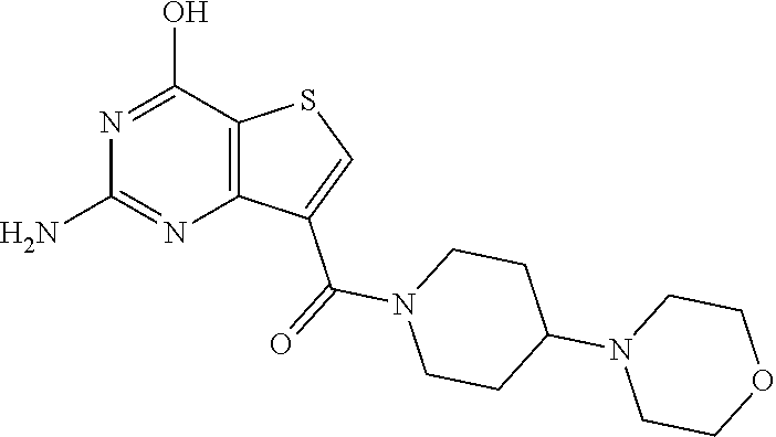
C12=C(C(O)=NC(N)=N1)SC=C2C(=O)N1CCC(N2CCOCC2)CC1
